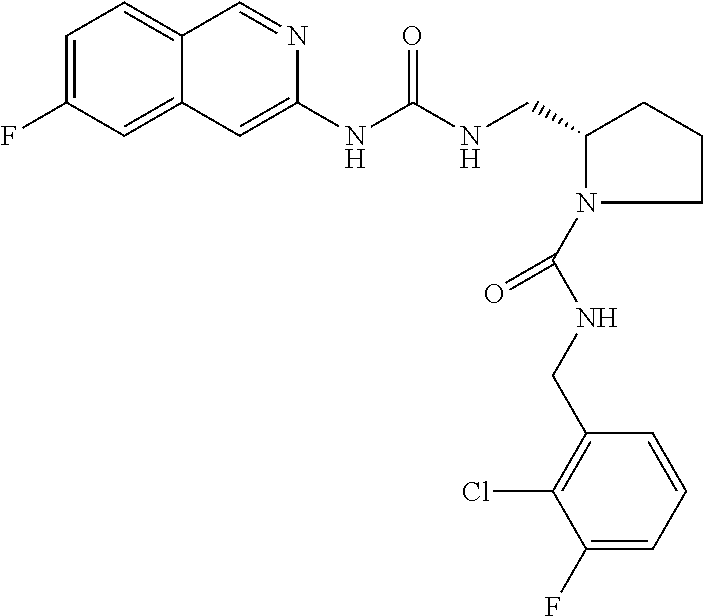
C12=CC(F)=CC=C1C=NC(NC(NCC1CCCN1C(NCC1=C(Cl)C(F)=CC=C1)=O)=O)=C2
